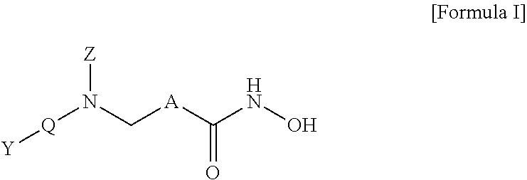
[Y][Q]N(C[A]C(NO)=O)[Z]
